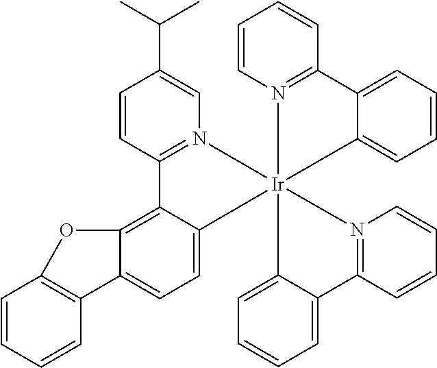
C12=C3C(=CC=C1C1=C(C=CC=C1)O2)[Ir]12(N4=C3C=CC(C(C)C)=C4)(N3=C(C=CC=C3)C3=CC=CC=C31)C1=CC=CC=C1C1=N2C=CC=C1
